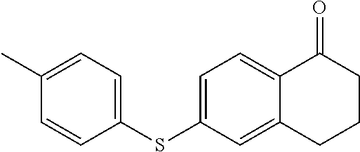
C1=CC(SC2=CC=C3C(=C2)CCCC3=O)=CC=C1C
